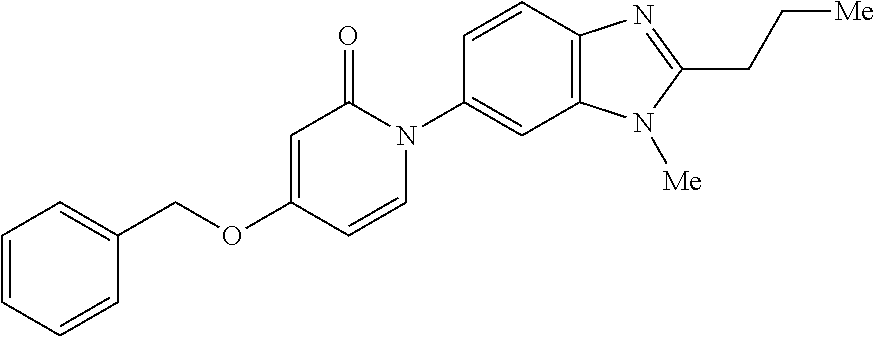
C1(COC2=CC(=O)N(C3=CC4=C(C=C3)N=C(CC[Me])N4[Me])C=C2)=CC=CC=C1
